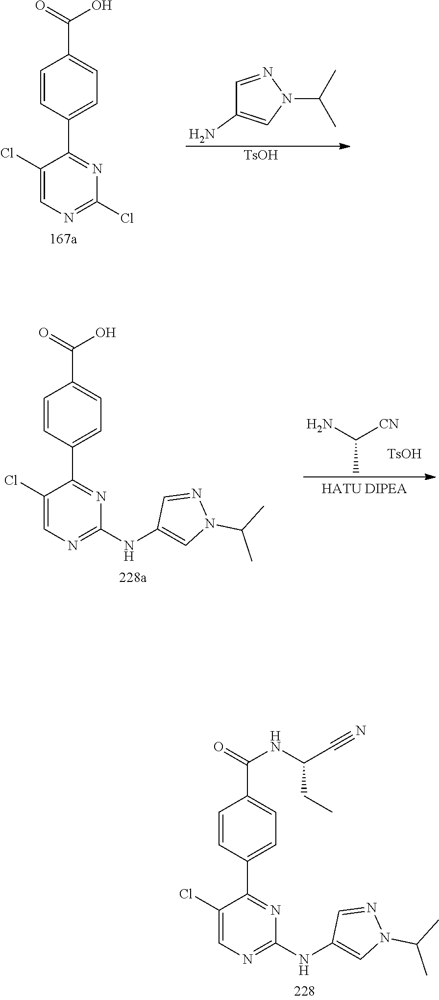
C1(Cl)=CN=C(Cl)N=C1C1=CC=C(C(=O)O)C=C1.C1=NN(C(C)C)C=C1N.[TsOH].C(C)([CN])N.[TsOH].C1(Cl)=CN=C(NC2=CN(C(C)C)N=C2)N=C1C1=CC=C(C(=O)O)C=C1.C1(Cl)=CN=C(NC2=CN(C(C)C)N=C2)N=C1C1=CC=C(C(=O)NC(CC)C#N)C=C1
